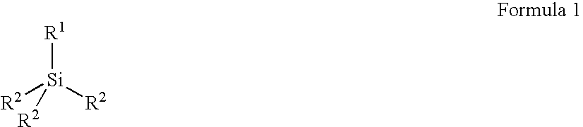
[R1][Si]([R2])([R2])[R2]
